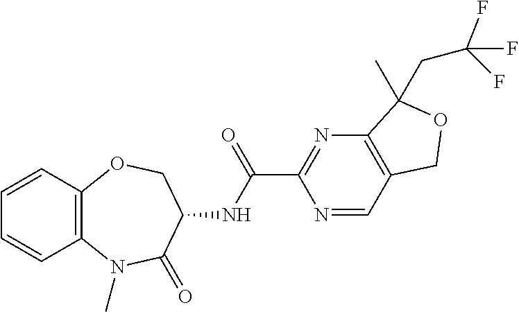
C12=C(OCC(NC(C3=NC4=C(C=N3)COC4(C)CC(F)(F)F)=O)C(=O)N1C)C=CC=C2
